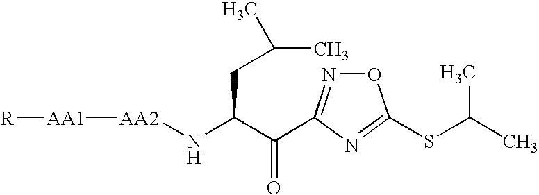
O1N=C(C(C(N[AA2][AA1][R])CC(C)C)=O)N=C1SC(C)C
